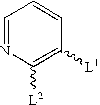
C1=NC([L2])=C([L1])C=C1
